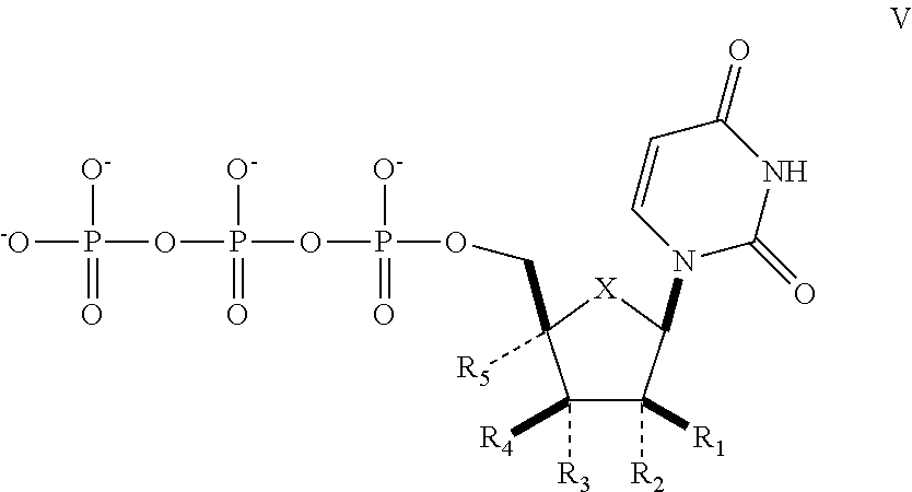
C1([R3])([R4])C([R2])([R1])C(N2C(=O)NC(=O)C=C2)[X]C1([R5])COP(OP(OP([-O])([O-])=O)([O-])=O)([O-])=O
